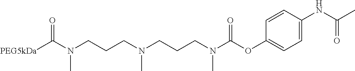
N(C)(CCCN(C)CCCN(C)C(OC1=CC=C(NC(C)=O)C=C1)=O)C([PEG5kDa])=O
